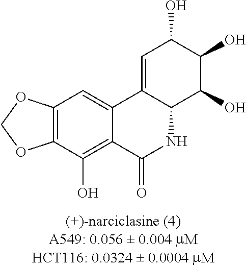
C1=C2C(C(O)C(O)C1O)NC(=O)C1=C(O)C3=C(C=C21)OCO3
